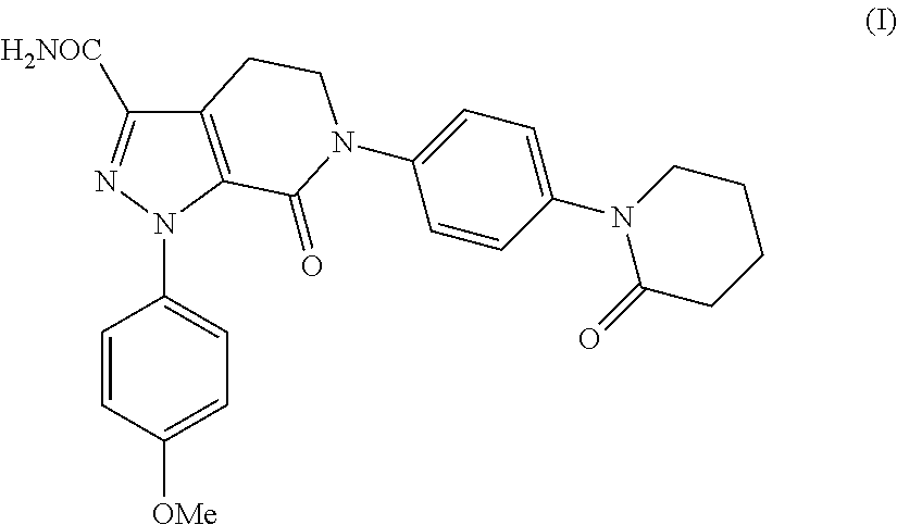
C1=CC([OMe])=CC=C1N1C2=C(C([H2NOC])=N1)CCN(C1=CC=C(N3C(=O)CCCC3)C=C1)C2=O
